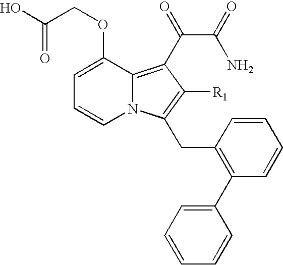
OC(COC1=CC=CN2C1=C(C(=O)C(=O)N)C([R1])=C2CC1=C(C2=CC=CC=C2)C=CC=C1)=O
